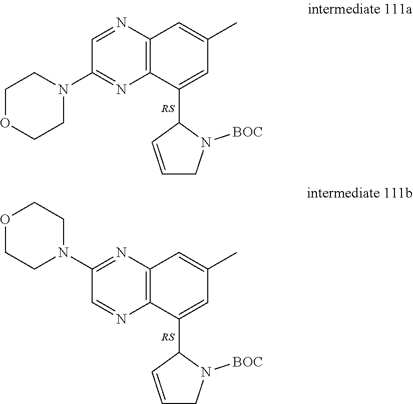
N1=CC(N2CCOCC2)=NC2=C1C=C(C)C=C2C1C=CCN1[BOC].N1=CC(N2CCOCC2)=NC2=C1C(C1C=CCN1[BOC])=CC(C)=C2
